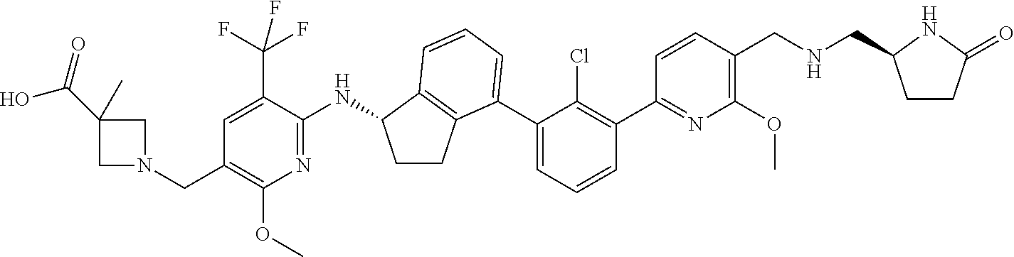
C1=C(C(F)(F)F)C(NC2CCC3=C2C=CC=C3C2=CC=CC(C3=NC(OC)=C(CNCC4CCC(=O)N4)C=C3)=C2Cl)=NC(OC)=C1CN1CC(C(=O)O)(C)C1
